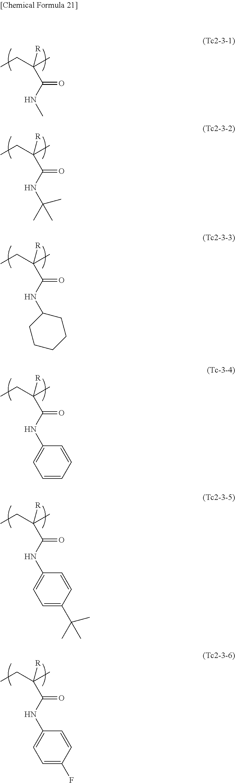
CCC(C)([R])C(NC)=O.CCC(C)([R])C(NC(C)(C)C)=O.CCC(C)([R])C(NC1CCCCC1)=O.CCC(C)([R])C(NC1=CC=CC=C1)=O.CCC(C)([R])C(NC1=CC=C(C(C)(C)C)C=C1)=O.CCC(C)([R])C(NC1=CC=C(F)C=C1)=O
